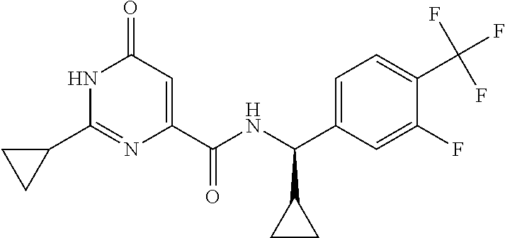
C1(=O)C=C(C(NC(C2=CC=C(C(F)(F)F)C(F)=C2)C2CC2)=O)N=C(C2CC2)N1
